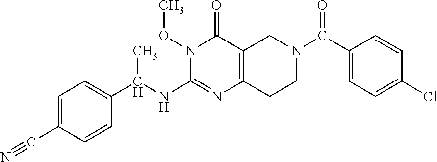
C1=C(C#N)C=CC(C(NC2=NC3=C(C(=O)N2OC)CN(C(C2=CC=C(Cl)C=C2)=O)CC3)C)=C1
